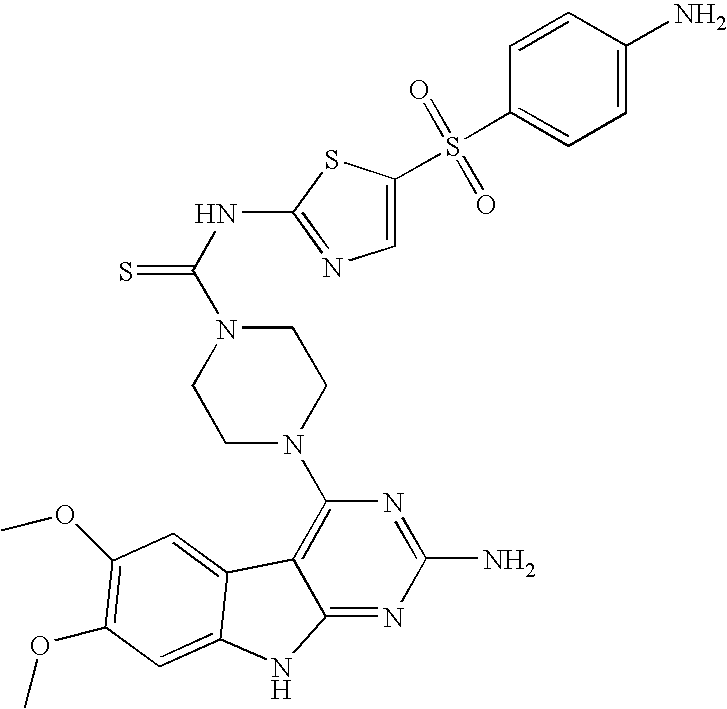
C1(NC(=S)N2CCN(C3=C4C(=NC(N)=N3)NC3=CC(OC)=C(OC)C=C43)CC2)=NC=C(S(C2=CC=C(N)C=C2)(=O)=O)S1
